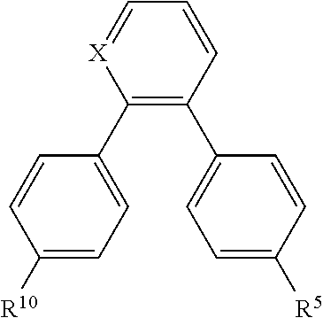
C1(C2=CC=C([R10])C=C2)=C(C2=CC=C([R5])C=C2)C=CC=[X]1
